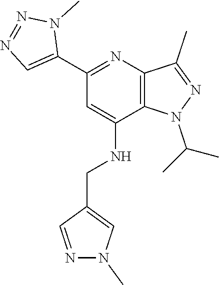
CC(N1C2=C(C(C)=N1)N=C(C1=CN=NN1C)C=C2NCC1=CN(C)N=C1)C
